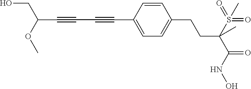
C(C1=CC=C(CCC(C(=O)NO)(S(=O)(=O)C)C)C=C1)#CC#CC(CO)OC
